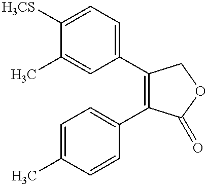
C1=C(C)C([H3CS])=CC=C1C1=C(C2=CC=C(C)C=C2)C(=O)OC1
